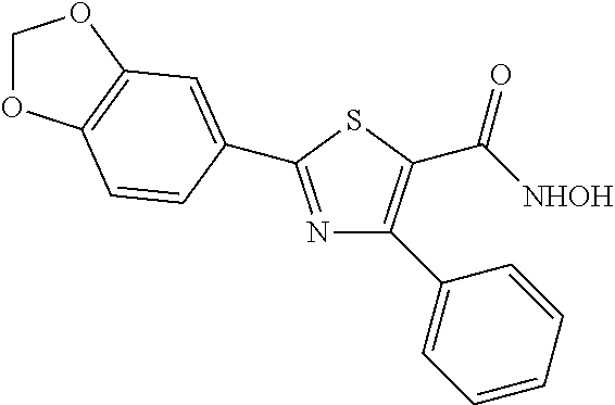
N1=C(C2=CC3=C(OCO3)C=C2)SC(C([NHOH])=O)=C1C1=CC=CC=C1
